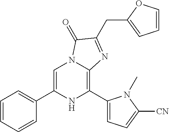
C1=C(C2=CC=CC=C2)NC(C2=CC=C([CN])N2C)=C2N1C(=O)C(CC1=CC=CO1)=N2
